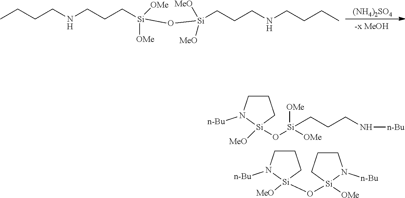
[Si](CCCN[n-Bu])([OMe])([OMe])O[Si]1([MeO])N([n-Bu])CCC1.O([Si]1([MeO])N([n-Bu])CCC1)[Si]1([OMe])CCCN1[n-Bu].[(NH4)2SO4].CCCCNCCC[Si]([OMe])([OMe])O[Si](CCCNCCCC)([MeO])[MeO]
